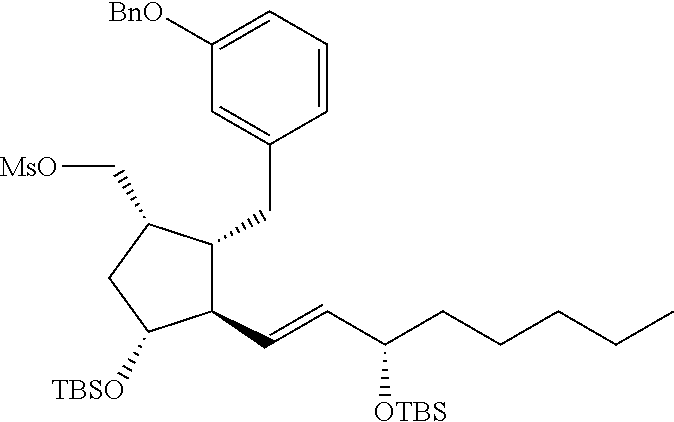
C1=C([BnO])C=C(CC2C(C=CC(CCCCC)[OTBS])C([TBSO])CC2C[MsO])C=C1
